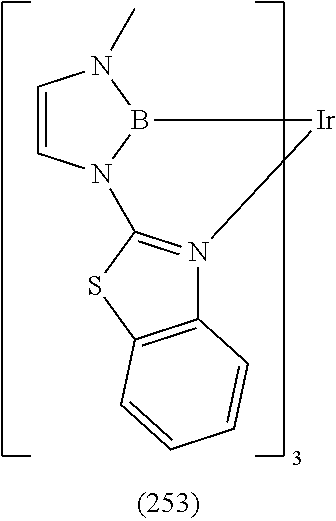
C1=CN2B(N1C)[Ir]N1=C2SC2=C1C=CC=C2
